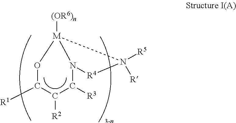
[M]12([(OR6)n])OC([R1])C([R2])C([R3])N1[R4]N2([R5])[R].[3-n]
